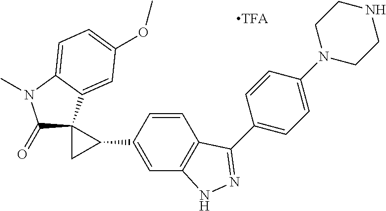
C1(C2=NNC3=C2C=CC(C2C4(C(=O)N(C)C5=CC=C(OC)C=C45)C2)=C3)=CC=C(N2CCNCC2)C=C1
